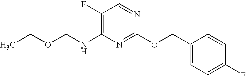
C1(F)=C(NCOCC)N=C(OCC2=CC=C(F)C=C2)N=C1
